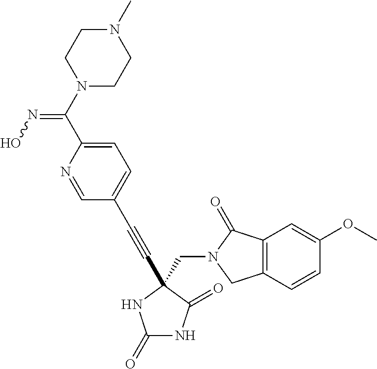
C1(=O)NC(=O)C(CN2C(=O)C3=C(C2)C=CC(OC)=C3)(C#CC2=CC=C(C(N3CCN(C)CC3)=NO)N=C2)N1
